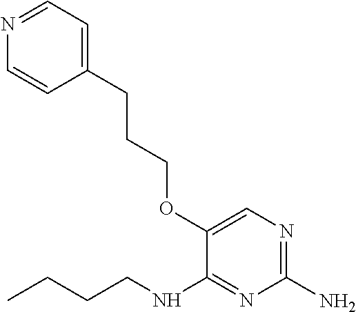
C1(CCCOC2=CN=C(N)N=C2NCCCC)=CC=NC=C1
